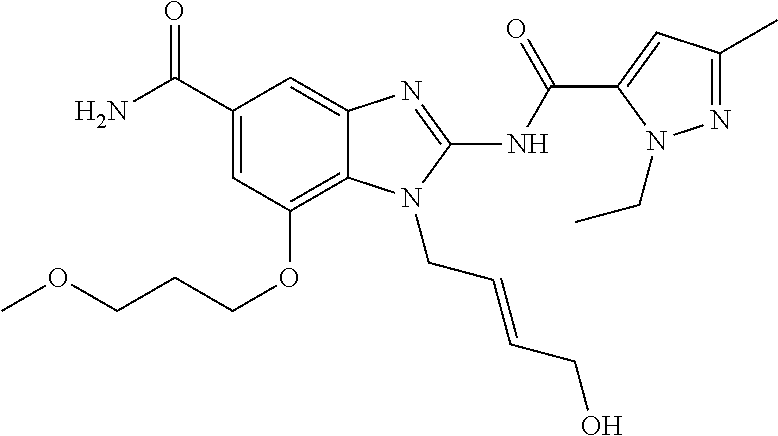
C1(C(N)=O)=CC(OCCCOC)=C2C(=C1)N=C(NC(C1=CC(C)=NN1CC)=O)N2CC=CCO
